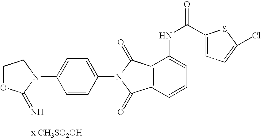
C1=CC(N2C(=O)C3=C(C2=O)C(NC(C2=CC=C(Cl)S2)=O)=CC=C3)=CC=C1N1CCOC1=N
